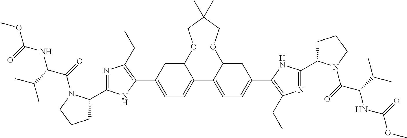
C12=CC(C3=C(CC)N=C(C4CCCN4C(=O)C(C(C)C)NC(OC)=O)N3)=CC=C1C1=CC=C(C3=C(CC)N=C(C4CCCN4C(=O)C(C(C)C)NC(OC)=O)N3)C=C1OCC(C)(C)CO2
